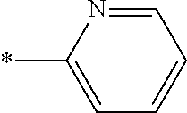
C1=CC=NC(*)=C1
